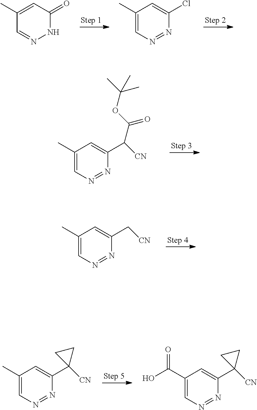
N1C(=O)C=C(C)C=N1.C1(C)=CN=NC(Cl)=C1.C1(C)=CN=NC(C(C(=O)OC(C)(C)C)[CN])=C1.C1(C)=CN=NC(C[CN])=C1.C1(C)=CN=NC(C2([CN])CC2)=C1.C1(C(O)=O)=CN=NC(C2([CN])CC2)=C1
